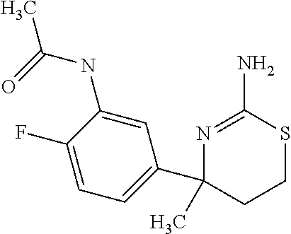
CC(=O)NC1=CC(C2(C)CCSC(N)=N2)=CC=C1F
